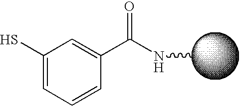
N(C)C(C1=CC(S)=CC=C1)=O
